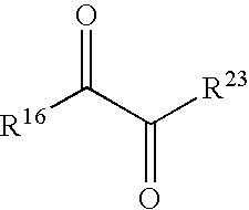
[R16]C(C([R23])=O)=O
